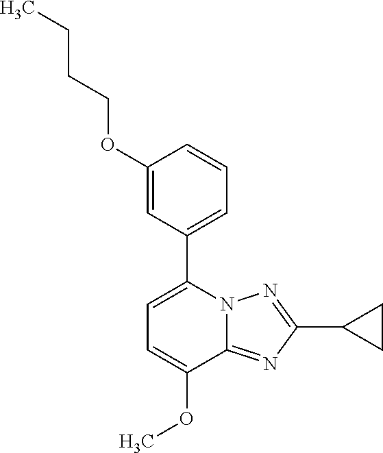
C1=C(OC)C2=NC(C3CC3)=NN2C(C2=CC=CC(OCCCC)=C2)=C1
